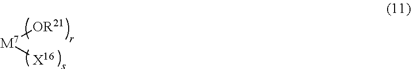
[OR21][M7][X16]
